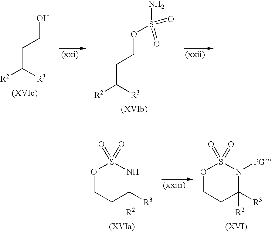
OCCC([R2])[R3].O(CCC([R2])[R3])S(N)(=O)=O.O1CCC([R3])([R2])NS1(=O)=O.O1CCC([R3])([R2])N([PG])S1(=O)=O
